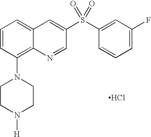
C1=CC(N2CCN([H])CC2)=C2C(=C1)C=C(S(C1=CC(F)=CC=C1)(=O)=O)C=N2.Cl
